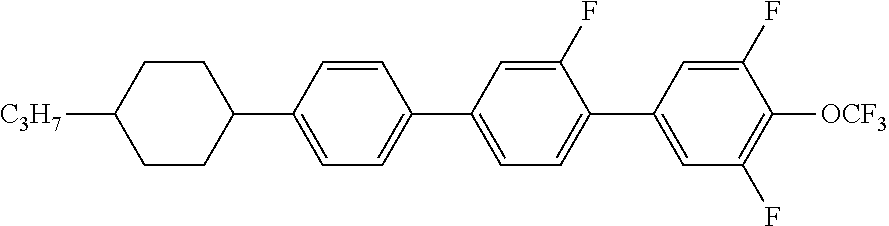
C1(F)=CC(C2=CC=C(C3CCC([C3H7])CC3)C=C2)=CC=C1C1=CC(F)=C([OCF3])C(F)=C1
